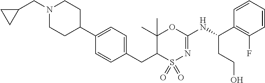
C1=C(C2CCN(CC3CC3)CC2)C=CC(CC2C(C)(C)OC(NC(C3=C(F)C=CC=C3)CCO)=NS2(=O)=O)=C1
